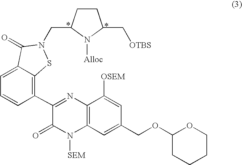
C1=C2C(=C(C3=NC4=C(N([SEM])C3=O)C=C(COC3OCCCC3)C=C4[OSEM])C=C1)SN(CC1CCC(C[OTBS])N1[Alloc])C2=O
